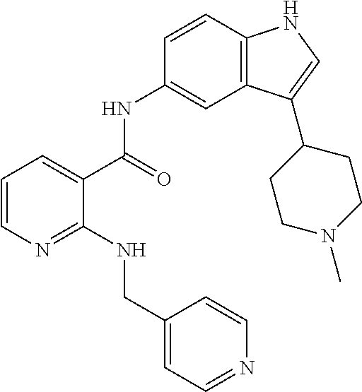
C1=CN=C(NCC2=CC=NC=C2)C(C(NC2=CC3=C(C=C2)NC=C3C2CCN(C)CC2)=O)=C1
